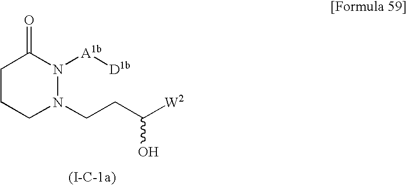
C1CCN(CCC([W2])O)N([A1b][D1b])C1=O
